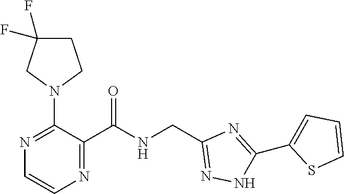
C1=CN=C(C(=O)NCC2=NNC(C3=CC=CS3)=N2)C(N2CCC(F)(F)C2)=N1
